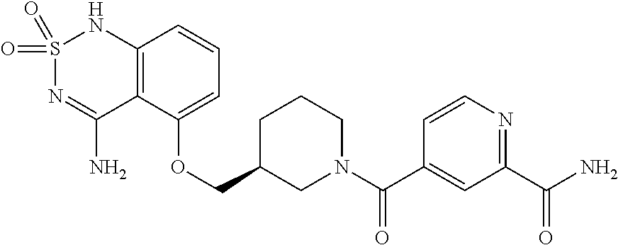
C12=C(C(OCC3CN(C(C4=CC(C(N)=O)=NC=C4)=O)CCC3)=CC=C1)C(N)=NS(=O)(=O)N2
